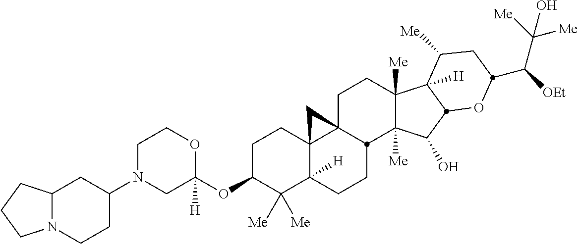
C1N(C2CC3N(CC2)CCC3)CC(OC2C([Me])([Me])C3([H])C4(CC2)C2(CCC5([Me])C([Me])(C(O)C6C5([H])C([Me])CC(C([OEt])C([Me])([Me])O)O6)C2CC3)C4)([H])OC1
